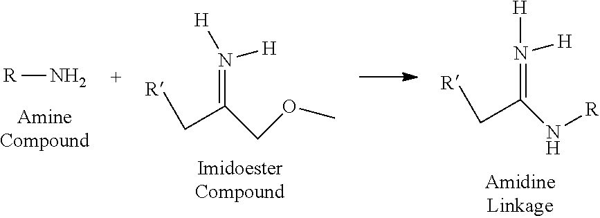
C(=N([H])[H])(C[R])N[R].N[R].C(=N([H])[H])(C[R])COC
